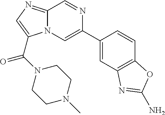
N12C(=NC=C1C(N1CCN(C)CC1)=O)C=NC(C1=CC3=C(C=C1)OC(N)=N3)=C2
